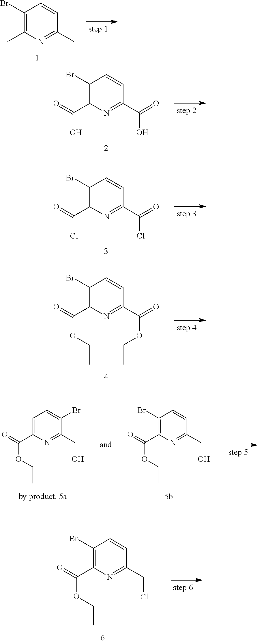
C1(Br)=C(C)N=C(C)C=C1.C1(Br)=C(C(=O)O)N=C(C(=O)O)C=C1.C1(Br)=C(C(=O)Cl)N=C(C(=O)Cl)C=C1.C1(Br)=C(C(=O)OCC)N=C(C(=O)OCC)C=C1.C1(Br)=C(C(=O)OCC)N=C(CCl)C=C1.C1(Br)=C(C(=O)OCC)N=C(CO)C=C1.C1(Br)=CC=C(C(=O)OCC)N=C1CO
